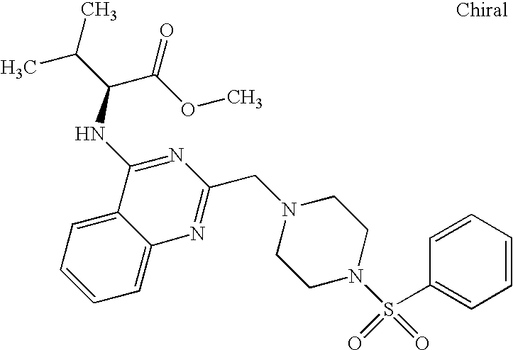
C1=C2C(=CC=C1)C(NC(C(C)C)C(OC)=O)=NC(CN1CCN(S(=O)(=O)C3=CC=CC=C3)CC1)=N2
